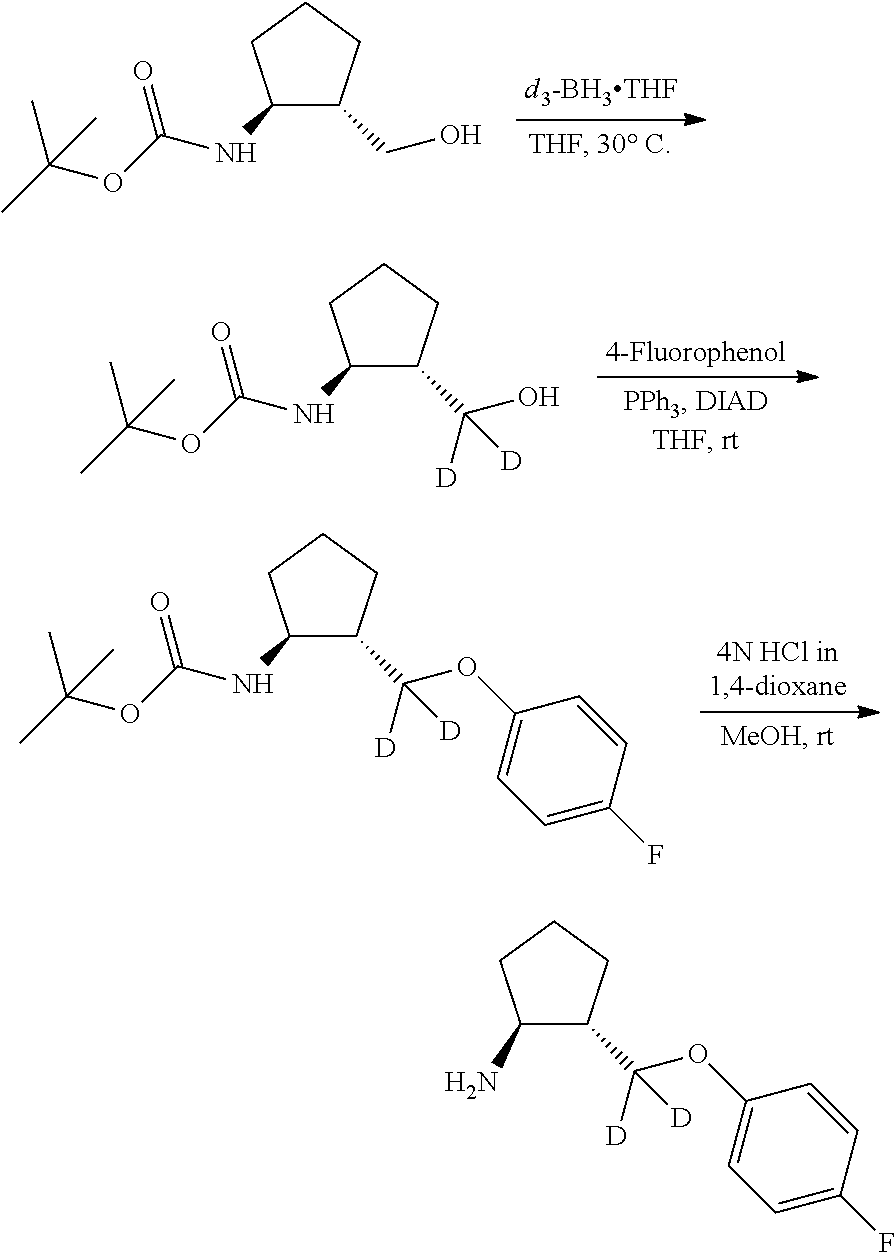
C(O)C1C(NC(=O)OC(C)(C)C)CCC1.C(O)(C1C(NC(=O)OC(C)(C)C)CCC1)([D])[D].C(OC1=CC=C(F)C=C1)(C1C(NC(=O)OC(C)(C)C)CCC1)([D])[D].C(OC1=CC=C(F)C=C1)(C1C(N)CCC1)([D])[D]
